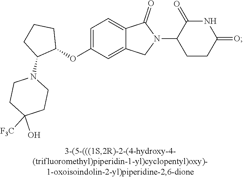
C1=C(OC2CCCC2N2CCC([F3C])(O)CC2)C=C2C(=C1)C(=O)N(C1CCC(=O)NC1=O)C2
